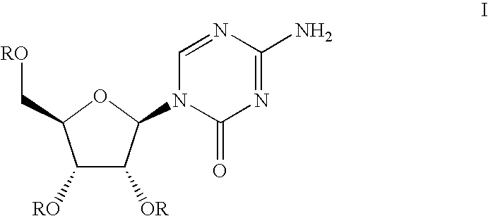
C1([RO])C([OR])C(N2C(=O)N=C(N)N=C2)OC1C[RO]
